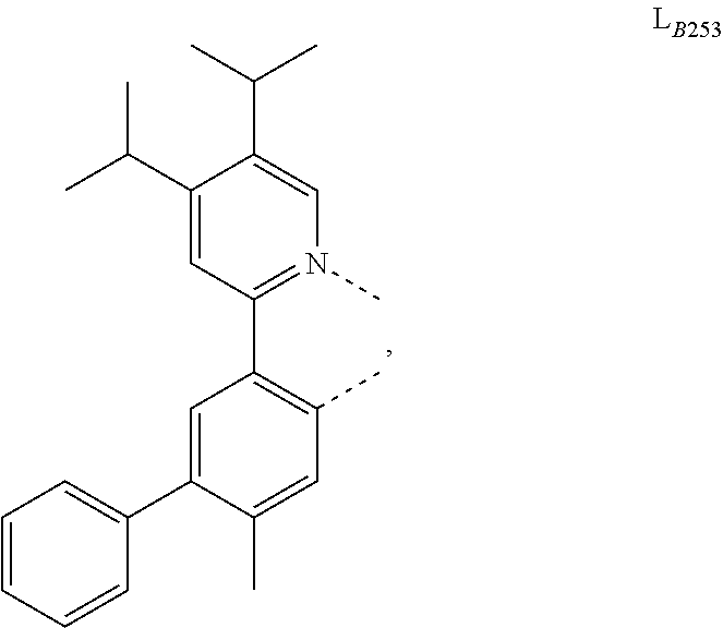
C1(C2=C(C)C=C(C)C(C3=CC=CC=C3)=C2)=N(C)C=C(C(C)C)C(C(C)C)=C1
